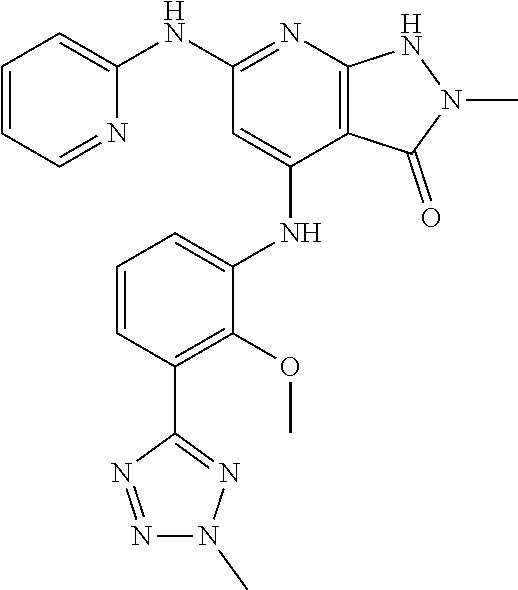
C12=C(N=C(NC3=CC=CC=N3)C=C1NC1=CC=CC(C3=NN(C)N=N3)=C1OC)NN(C)C2=O
